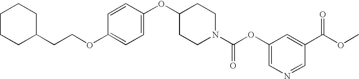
C1=CC(OC2CCN(C(OC3=CN=CC(C(OC)=O)=C3)=O)CC2)=CC=C1OCCC1CCCCC1
